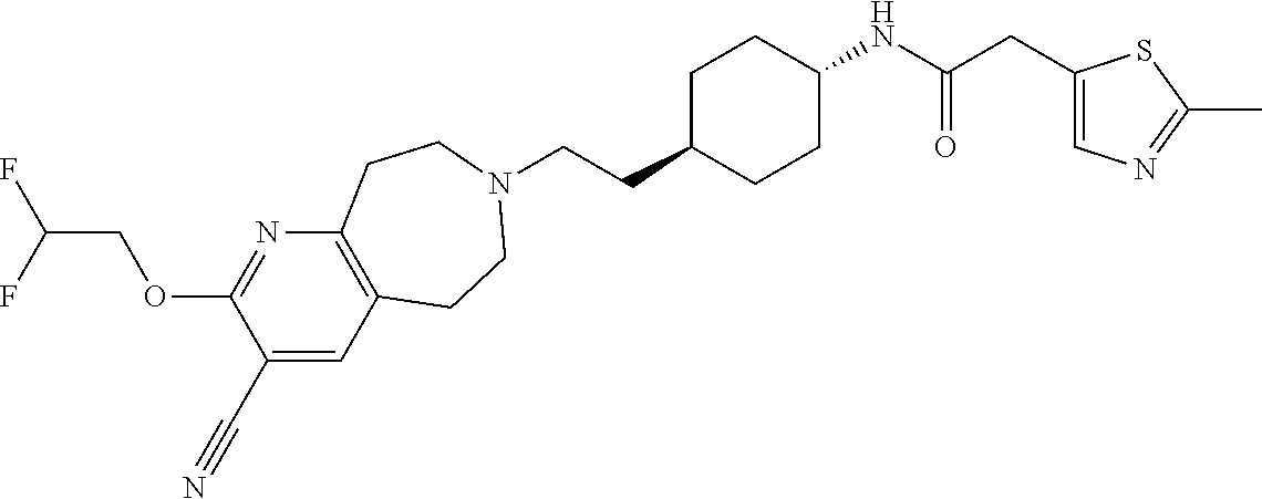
C(CC1CCC(NC(CC2=CN=C(C)S2)=O)CC1)N1CCC2=C(N=C(OCC(F)F)C(C#N)=C2)CC1
